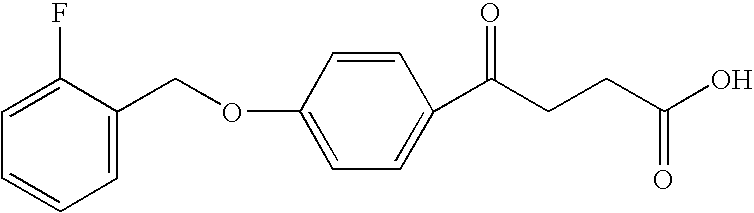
C1=C(COC2=CC=C(C(CCC(=O)O)=O)C=C2)C(F)=CC=C1
